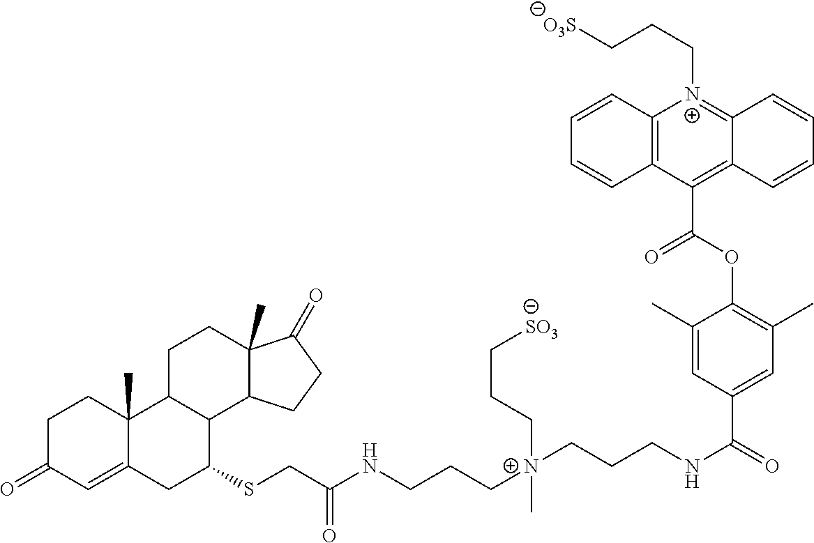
C12=CC(=O)CCC1(C)C1CCC3(C)C(=O)CCC3C1C(SCC(=O)NCCC[N+](CCCNC(=O)C1=CC(C)=C(OC(C3=C4C(=[N+](CCC[O3S])C5=C3C=CC=C5)C=CC=C4)=O)C(C)=C1)(C)CCC[SO3])C2
